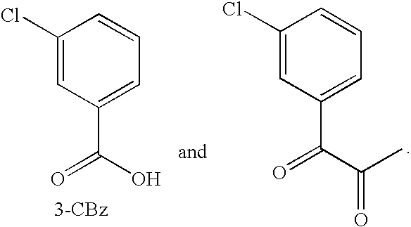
C1(Cl)=CC(C(=O)O)=CC=C1.C1(Cl)=CC(C(=O)C(=O)C)=CC=C1
